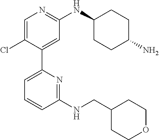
C1=C(Cl)C(C2=CC=CC(NCC3CCOCC3)=N2)=CC(NC2CCC(N)CC2)=N1
